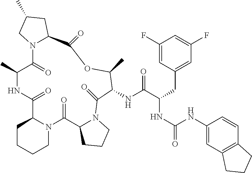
C1(F)=CC(CC(NC(=O)NC2=CC3=C(C=C2)CCC3)C(NC2C(C)OC(=O)C3N(C(=O)C(C)NC(=O)C4N(C(=O)C5N(C2=O)CCC5)CCCC4)CC(C)C3)=O)=CC(F)=C1
